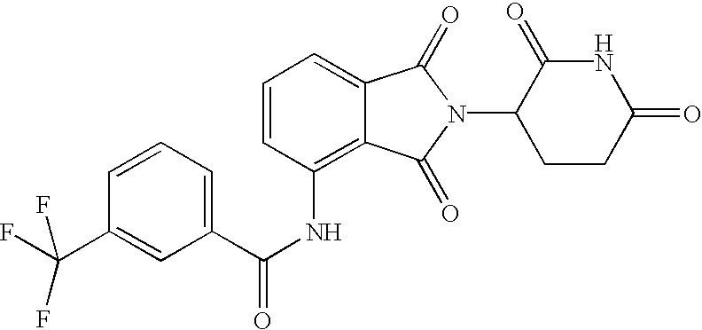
N1C(=O)CCC(N2C(=O)C3=CC=CC(NC(C4=CC=CC(C(F)(F)F)=C4)=O)=C3C2=O)C1=O
